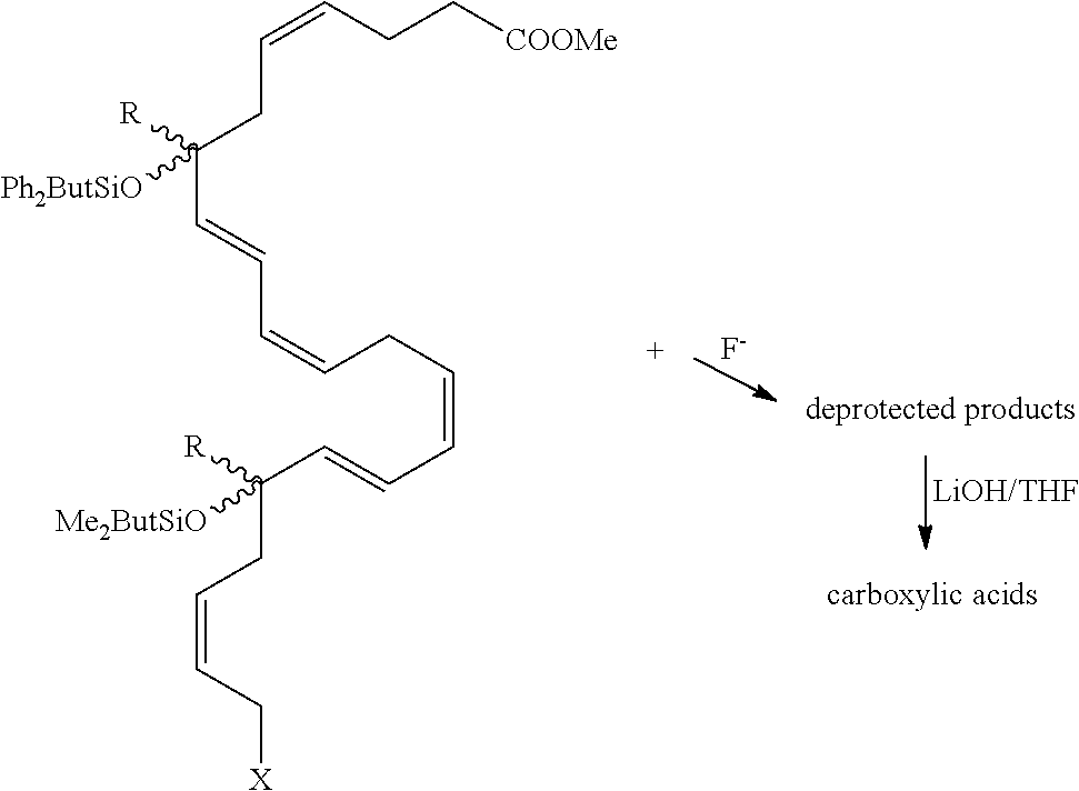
C(CC(C=CC=CCC=CC=CC(CC=CC[X])([Me2ButSiO])[R])([R])[Ph2ButSiO])=CCC[COOMe].[F-]
